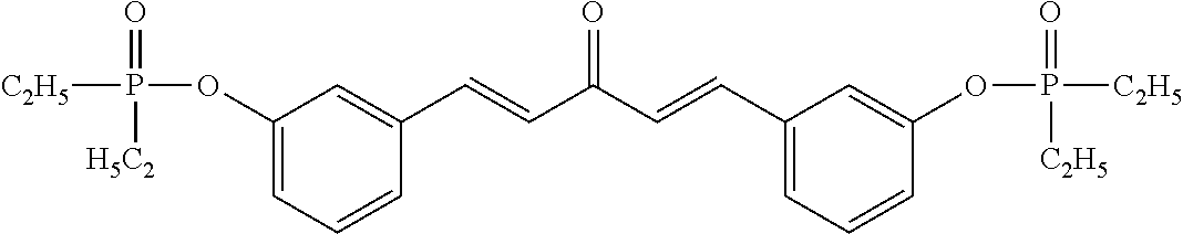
C1(OP([C2H5])(=O)[H5C2])=CC=CC(C=CC(C=CC2=CC=CC(OP([C2H5])(=O)[C2H5])=C2)=O)=C1
